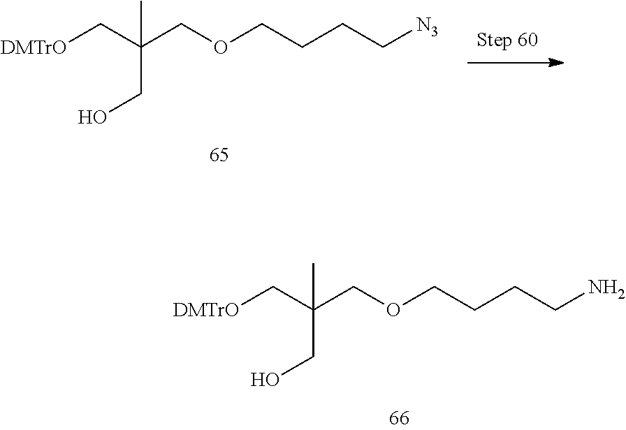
[DMTrO]CC(COCCCC[N3])(CO)C.[DMTrO]CC(COCCCCN)(CO)C
